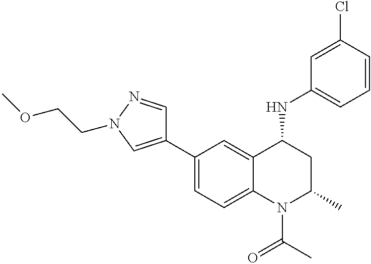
C1(C2=CN(CCOC)N=C2)=CC=C2C(=C1)C(NC1=CC=CC(Cl)=C1)CC(C)N2C(C)=O
